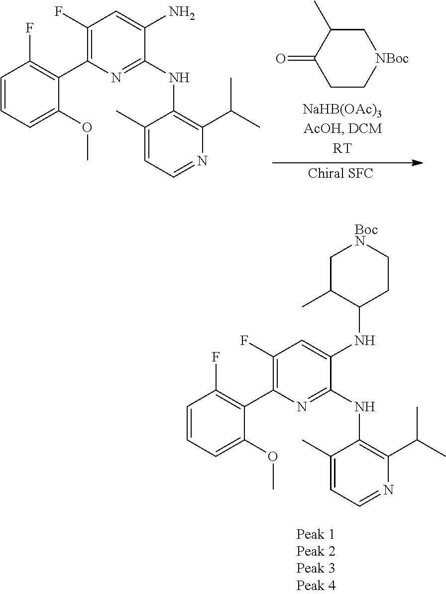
C1(F)=C(C2=C(F)C=CC=C2OC)N=C(NC2=C(C(C)C)N=CC=C2C)C(NC2CC[BocN]CC2C)=C1.C1C(C)C(=O)CC[NBoc]1.C1(F)=C(C2=C(F)C=CC=C2OC)N=C(NC2=C(C(C)C)N=CC=C2C)C(N)=C1
